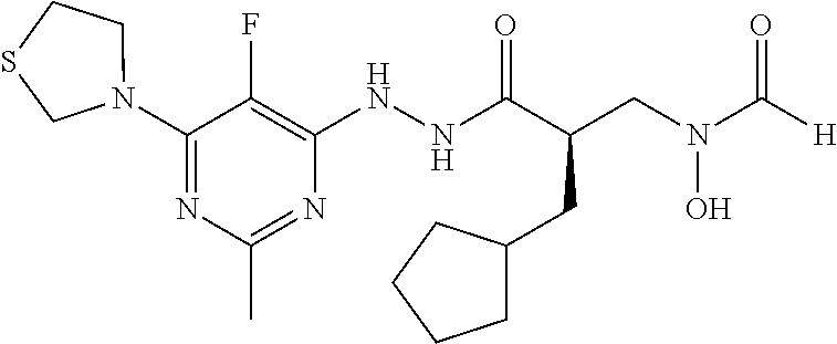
C1(N2CCSC2)=NC(C)=NC(NNC(C(CN(C([H])=O)O)CC2CCCC2)=O)=C1F
